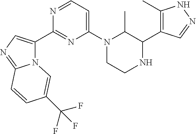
N12C(C3=NC(N4CCNC(C5=C(C)NN=C5)C4C)=CC=N3)=CN=C1C=CC(C(F)(F)F)=C2
